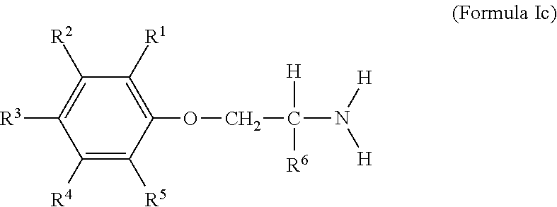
C1([R4])=C([R5])C(OCC([H])([R6])N([H])[H])=C([R1])C([R2])=C1[R3]
